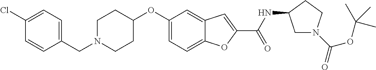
C1=C2C(=CC(OC3CCN(CC4=CC=C(Cl)C=C4)CC3)=C1)C=C(C(=O)NC1CN(C(OC(C)(C)C)=O)CC1)O2
